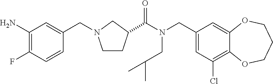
C1(CN(C(=O)C2CCN(CC3=CC(N)=C(F)C=C3)C2)CC(C)C)=CC(Cl)=C2C(=C1)OCCCO2
